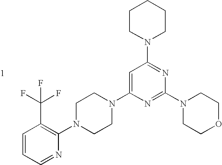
C1=CC=NC(N2CCN(C3=CC(N4CCCCC4)=NC(N4CCOCC4)=N3)CC2)=C1C(F)(F)F
